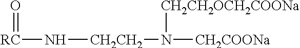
[RC](N[CH2CH2]N([CH2CH2OCH2COONa])[CH2COONa])=O
